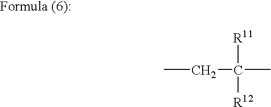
CCC(C)([R11])[R12]
